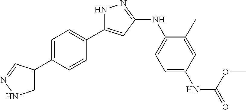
N1C(C2=CC=C(C3=CNN=C3)C=C2)=CC(NC2=CC=C(NC(=O)OC)C=C2C)=N1
